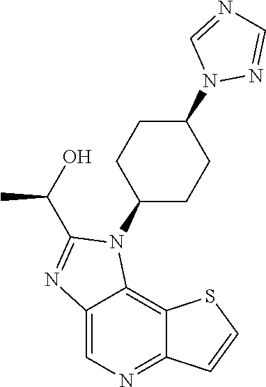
C12=CN=C3C(=C1N(C1CCC(N4N=CN=C4)CC1)C(C(O)C)=N2)SC=C3
